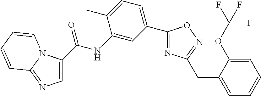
C1(C(NC2=CC(C3=NC(CC4=CC=CC=C4OC(F)(F)F)=NO3)=CC=C2C)=O)=CN=C2N1C=CC=C2
